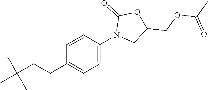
CC(CCC1=CC=C(N2CC(COC(C)=O)OC2=O)C=C1)(C)C
